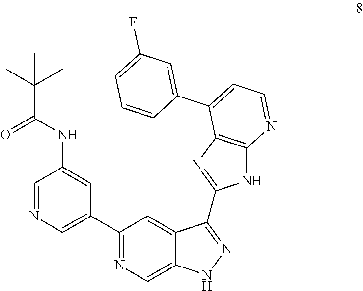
C1(C2=CN=CC(NC(C(C)(C)C)=O)=C2)=NC=C2C(=C1)C(C1=NC3=C(N1)N=CC=C3C1=CC(F)=CC=C1)=NN2
